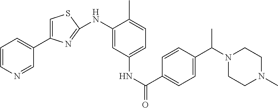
C1=CN=CC(C2=CSC(NC3=CC(NC(C4=CC=C(C(N5CCN(C)CC5)C)C=C4)=O)=CC=C3C)=N2)=C1
